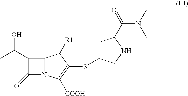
C1(C(C)O)C(=O)N2C1C([R1])C(SC1CC(C(=O)N(C)C)NC1)=C2[COOH]
